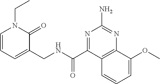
C1=CC=C(CNC(=O)C2=NC(N)=NC3=C2C=CC=C3OC)C(=O)N1CC
